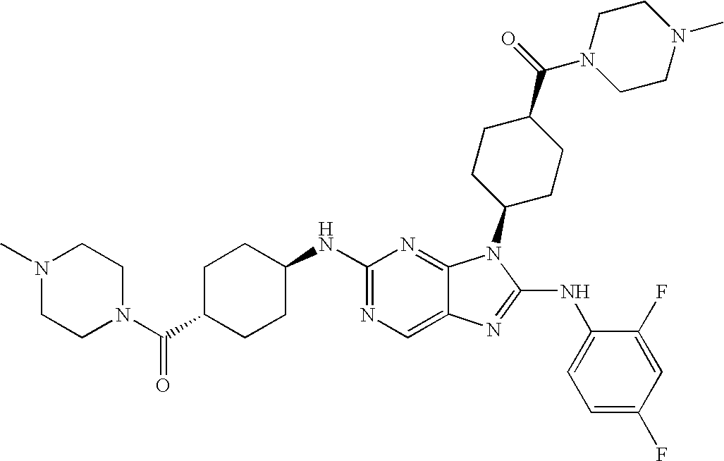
C1(NC2CCC(C(N3CCN(C)CC3)=O)CC2)=NC=C2C(=N1)N(C1CCC(C(N3CCN(C)CC3)=O)CC1)C(NC1=CC=C(F)C=C1F)=N2
